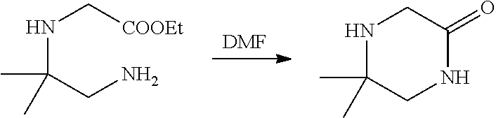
[DMF].C1(C)(C)CNC(=O)CN1.C(CN)(C)(C)NC[COOEt]
